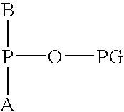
BP([A])O[PG]
